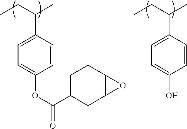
CCC(C)C1=CC=C(OC(=O)C2CC3C(CC2)O3)C=C1.CCC(C)C1=CC=C(O)C=C1
